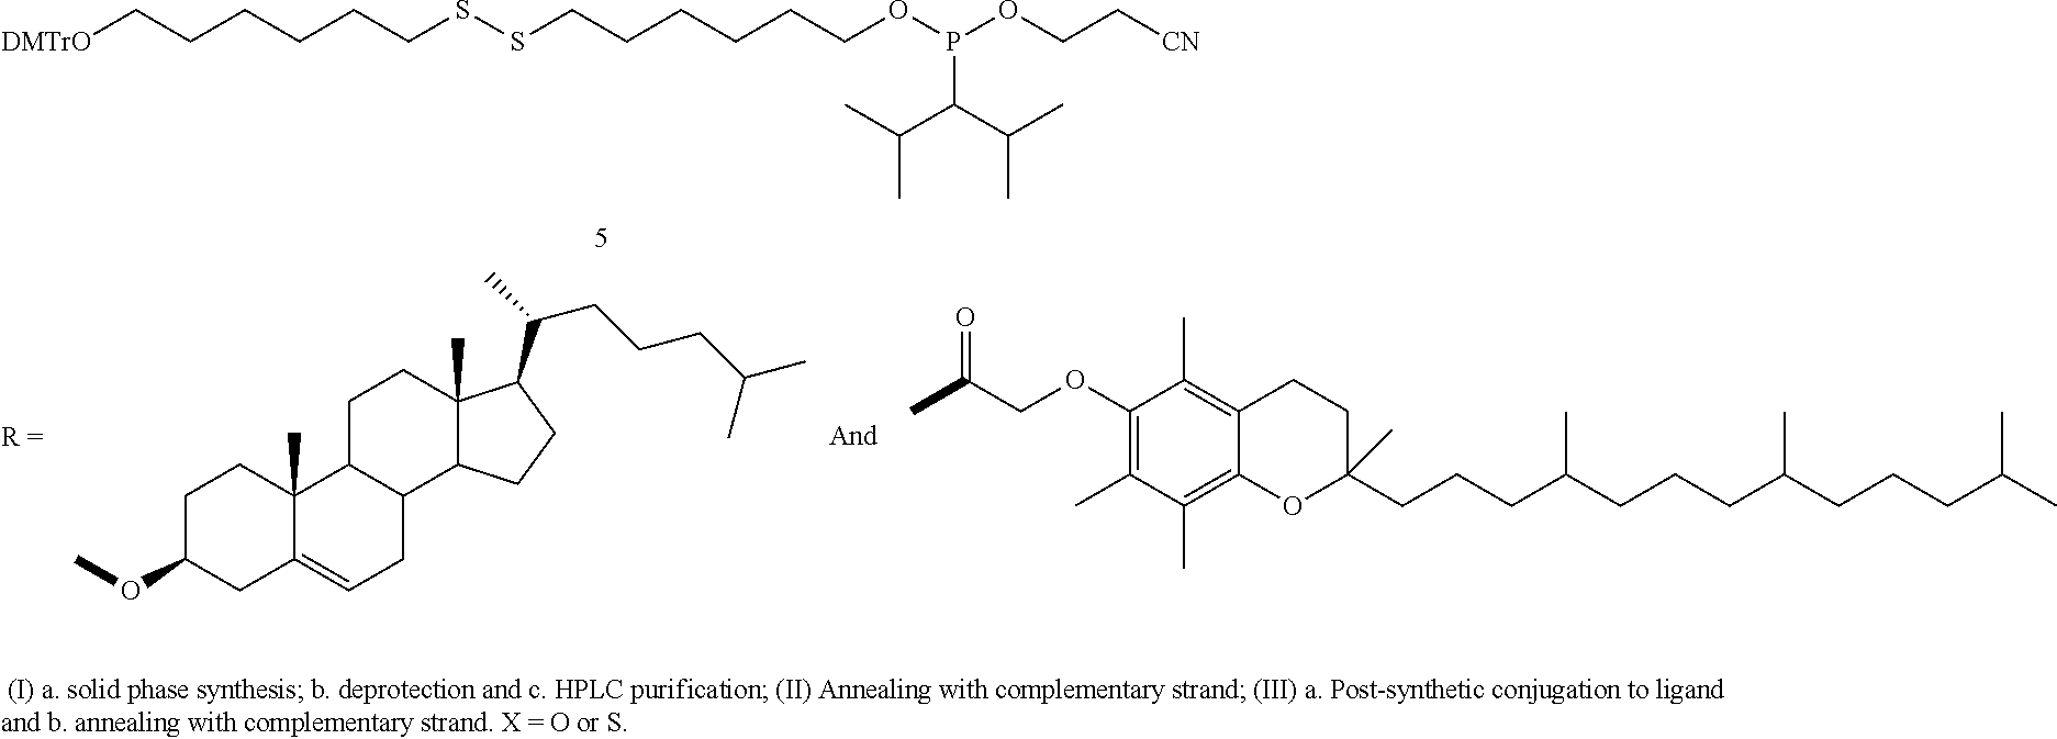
[DMTrO]CCCCCCSSCCCCCCOP(OCC[CN])C(C(C)C)C(C)C.C1C(OC)CC2=CCC3C(C2(C)C1)CCC1(C)C3CCC1C(C)CCCC(C)C.C(OC1=C(C)C(C)=C2C(=C1C)CCC(CCCC(CCCC(CCCC(C)C)C)C)(C)O2)C(C)=O
